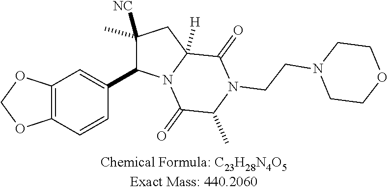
C12=C(C=CC(C3C([NC])(C)CC4([H])N3C(=O)C(C)N(CCN3CCOCC3)C4=O)=C1)OCO2
